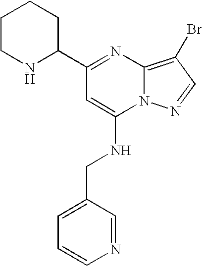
C1(C2CCCCN2)=NC2=C(Br)C=NN2C(NCC2=CC=CN=C2)=C1
